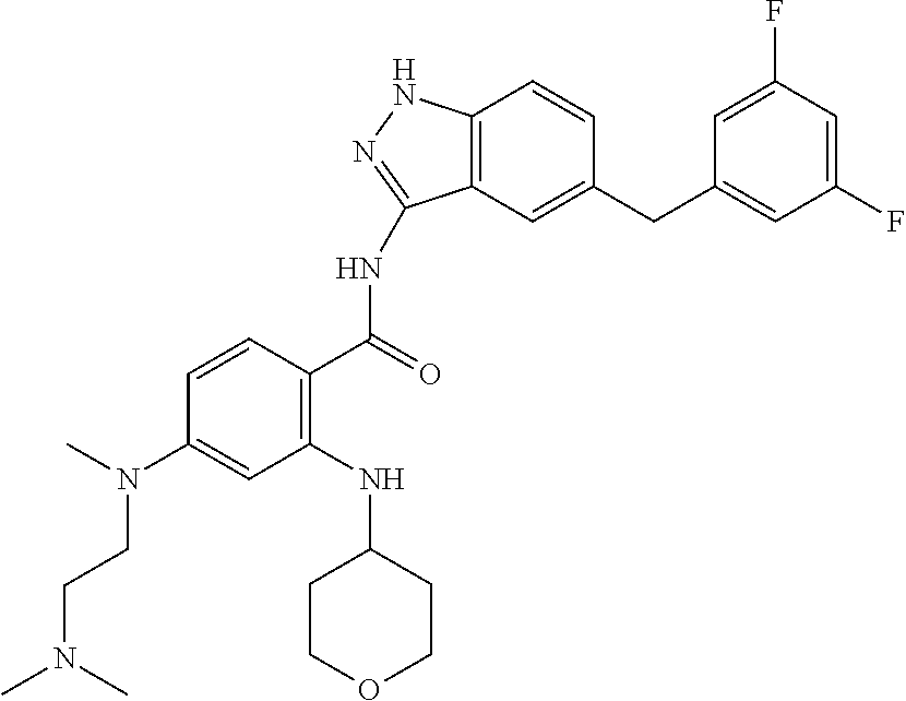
C1(F)=CC(F)=CC(CC2=CC3=C(C=C2)NN=C3NC(C2=C(NC3CCOCC3)C=C(N(C)CCN(C)C)C=C2)=O)=C1
